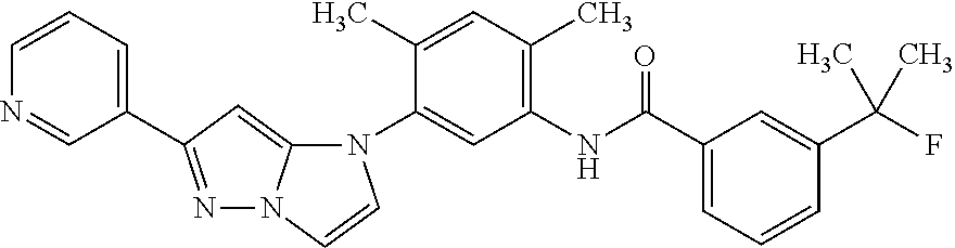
N1=C(C2=CC=CN=C2)C=C2N1C=CN2C1=CC(NC(C2=CC=CC(C(F)(C)C)=C2)=O)=C(C)C=C1C
